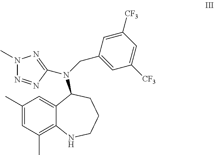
C1(C)=CC(C)=C2C(=C1)C(N(CC1=CC([CF3])=CC([CF3])=C1)C1=NN(C)N=N1)CCCN2
